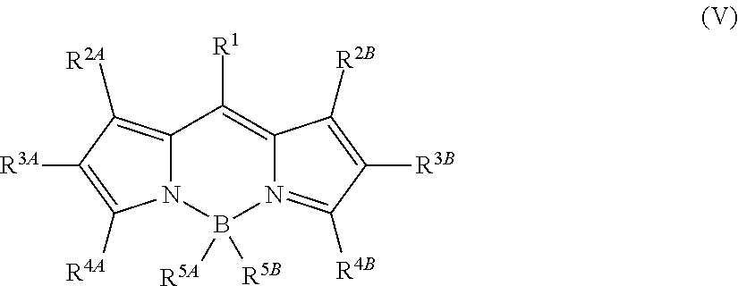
C12=C([R2A])C([R3A])=C([R4A])N1B([R5B])([R5A])N1=C([R4B])C([R3B])=C([R2B])C1=C2[R1]
